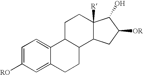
C1C2C(C3C([R])(C1)C(O)C([OR])C3)CCC1=CC([RO])=CC=C21
